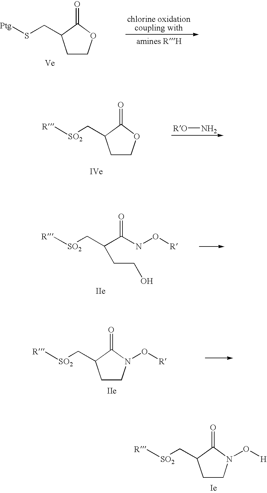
C1COC(=O)C1CS[Ptg].C1COC(=O)C1C[SO2][R].[RO]N.[R][SO2]CC(C(NO[R])=O)CCO.C1CN(O[R])C(=O)C1C[SO2][R].C1CN(O[H])C(=O)C1C[SO2][R]
